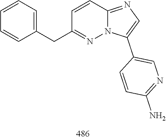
N1=C(CC2=CC=CC=C2)C=CC2=NC=C(C3=CN=C(N)C=C3)N12
